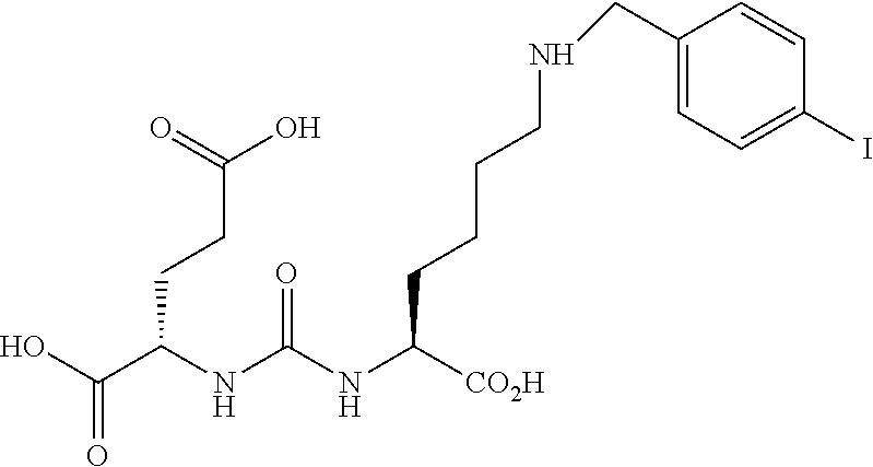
OC(C(NC(NC([CO2H])CCCCNCC1=CC=C(I)C=C1)=O)CCC(O)=O)=O
